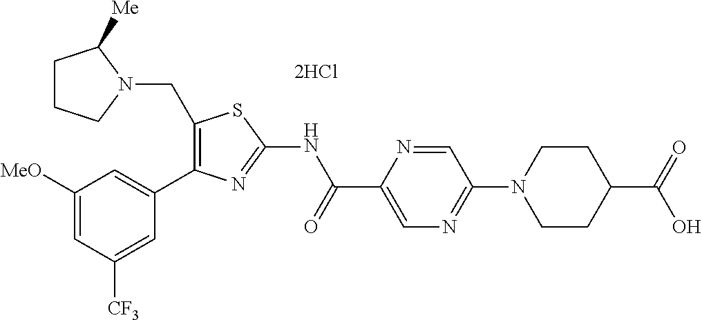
C1(CN2C([Me])CCC2)=C(C2=CC([MeO])=CC([CF3])=C2)N=C(NC(C2=CN=C(N3CCC(C(=O)O)CC3)C=N2)=O)S1
